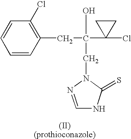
C1=CC(Cl)=C(CC(O)(CN2N=CNC2=S)C2(Cl)CC2)C=C1
